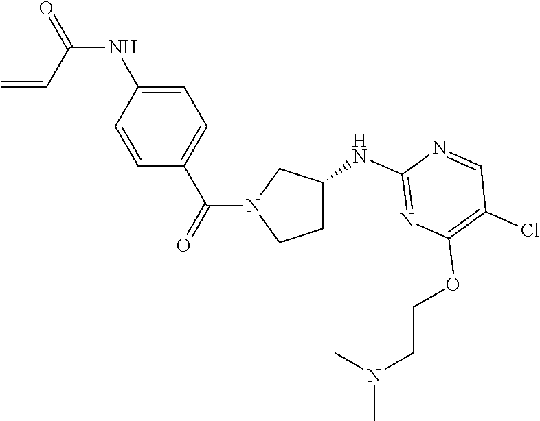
C1C(NC2=NC(OCCN(C)C)=C(Cl)C=N2)CN(C(C2=CC=C(NC(=O)C=C)C=C2)=O)C1
